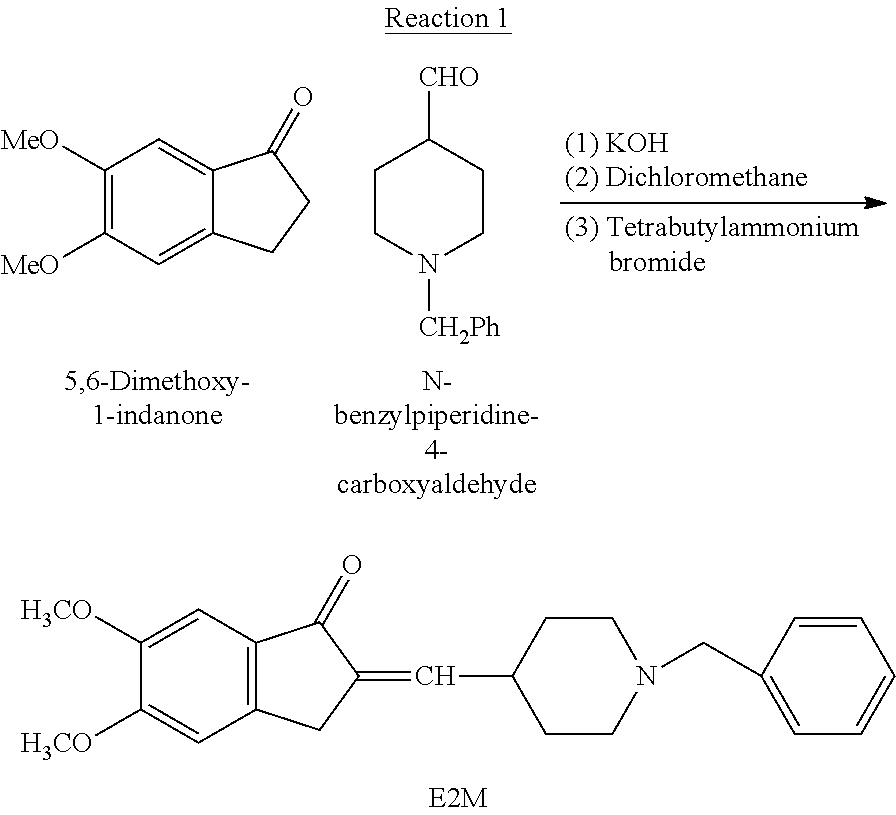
C1CC([CHO])CCN1[CH2Ph].C1([MeO])=C([MeO])C=C2C(=C1)C(=O)CC2.C12=C(C=C([H3CO])C([H3CO])=C1)C(=O)C(=CC1CCN(CC3=CC=CC=C3)CC1)C2
